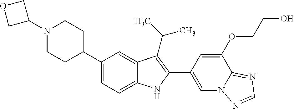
C1(N2CCC(C3=CC=C4C(=C3)C(C(C)C)=C(C3=CN5C(=NC=N5)C(OCCO)=C3)N4)CC2)COC1
